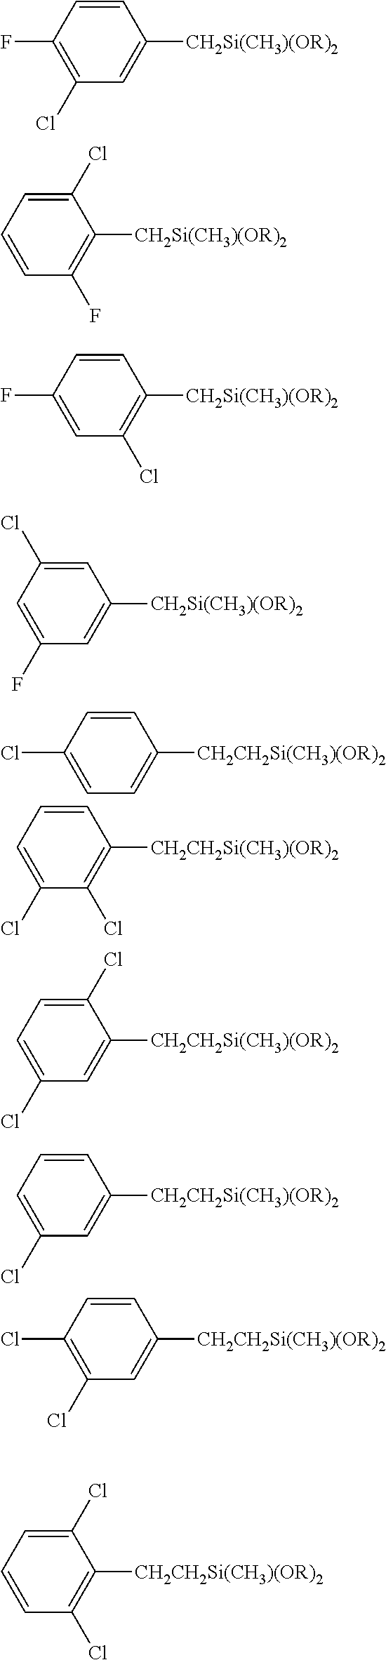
C1=CC(F)=C(Cl)C=C1[CH2Si(CH3)(OR)2].C1(Cl)=CC=CC(F)=C1[CH2Si(CH3)(OR)2].C1=CC(F)=CC(Cl)=C1[CH2Si(CH3)(OR)2].C1=C(Cl)C=C(F)C=C1[CH2Si(CH3)(OR)2].C1=CC(Cl)=CC=C1[CH2CH2Si(CH3)(OR)2].C1=CC=C(Cl)C(Cl)=C1[CH2CH2Si(CH3)(OR)2].C1(Cl)=CC=C(Cl)C=C1[CH2CH2Si(CH3)(OR)2].C1=CC=C(Cl)C=C1[CH2CH2Si(CH3)(OR)2].C1=CC(Cl)=C(Cl)C=C1[CH2CH2Si(CH3)(OR)2].C1(Cl)=CC=CC(Cl)=C1[CH2CH2Si(CH3)(OR)2]
